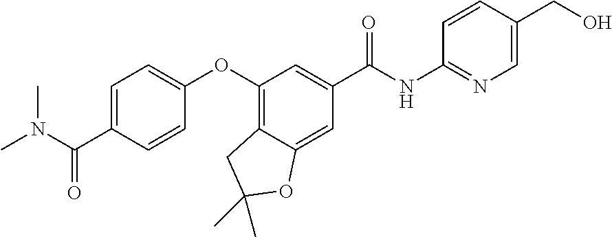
C1=C(C(N(C)C)=O)C=CC(OC2=C3C(=CC(C(=O)NC4=NC=C(CO)C=C4)=C2)OC(C)(C)C3)=C1
